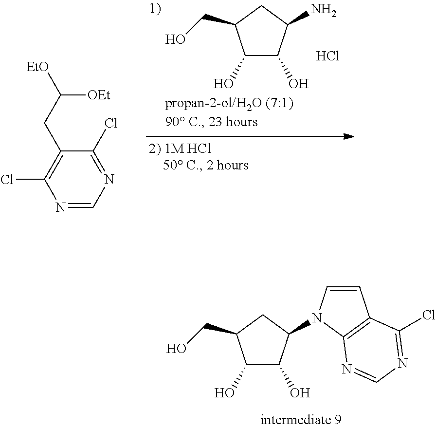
C1(O)C(O)C(N2C=CC3=C2N=CN=C3Cl)CC1CO.C1(O)C(O)C(N)CC1CO.Cl.C1(CC([OEt])[EtO])=C(Cl)N=CN=C1Cl
